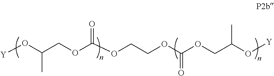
[Y]OC(COC(OCCOC(OCC(C)O[Y])=O)=O)C
